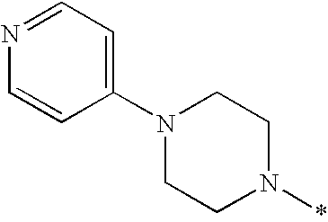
N1(C2=CC=NC=C2)CCN(*)CC1
